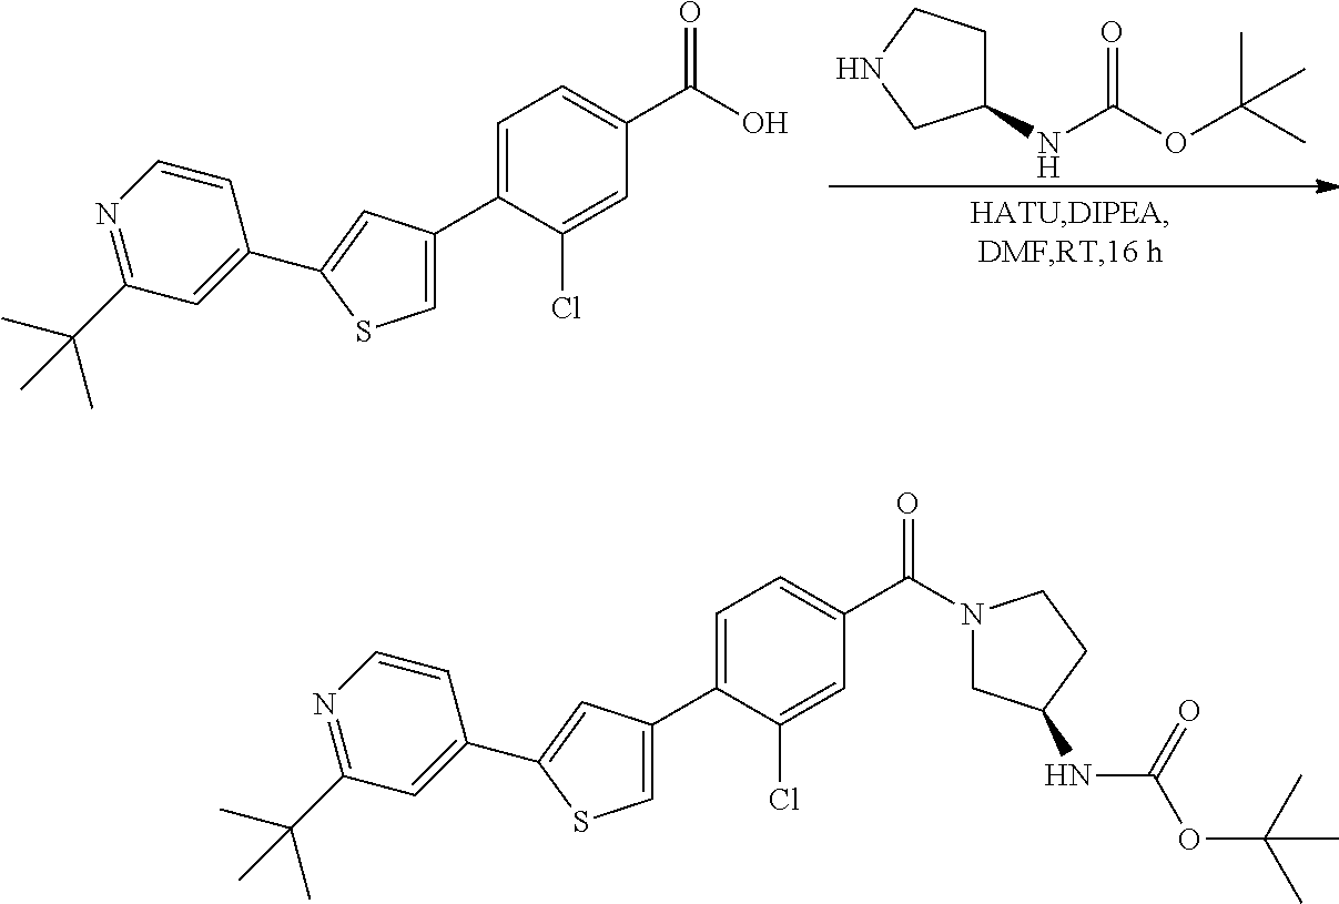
N1CC(NC(OC(C)(C)C)=O)CC1.C1(C2=CSC(C3=CC(C(C)(C)C)=NC=C3)=C2)=CC=C(C(O)=O)C=C1Cl.C1(C2=CSC(C3=CC(C(C)(C)C)=NC=C3)=C2)=CC=C(C(=O)N2CC(NC(OC(C)(C)C)=O)CC2)C=C1Cl
